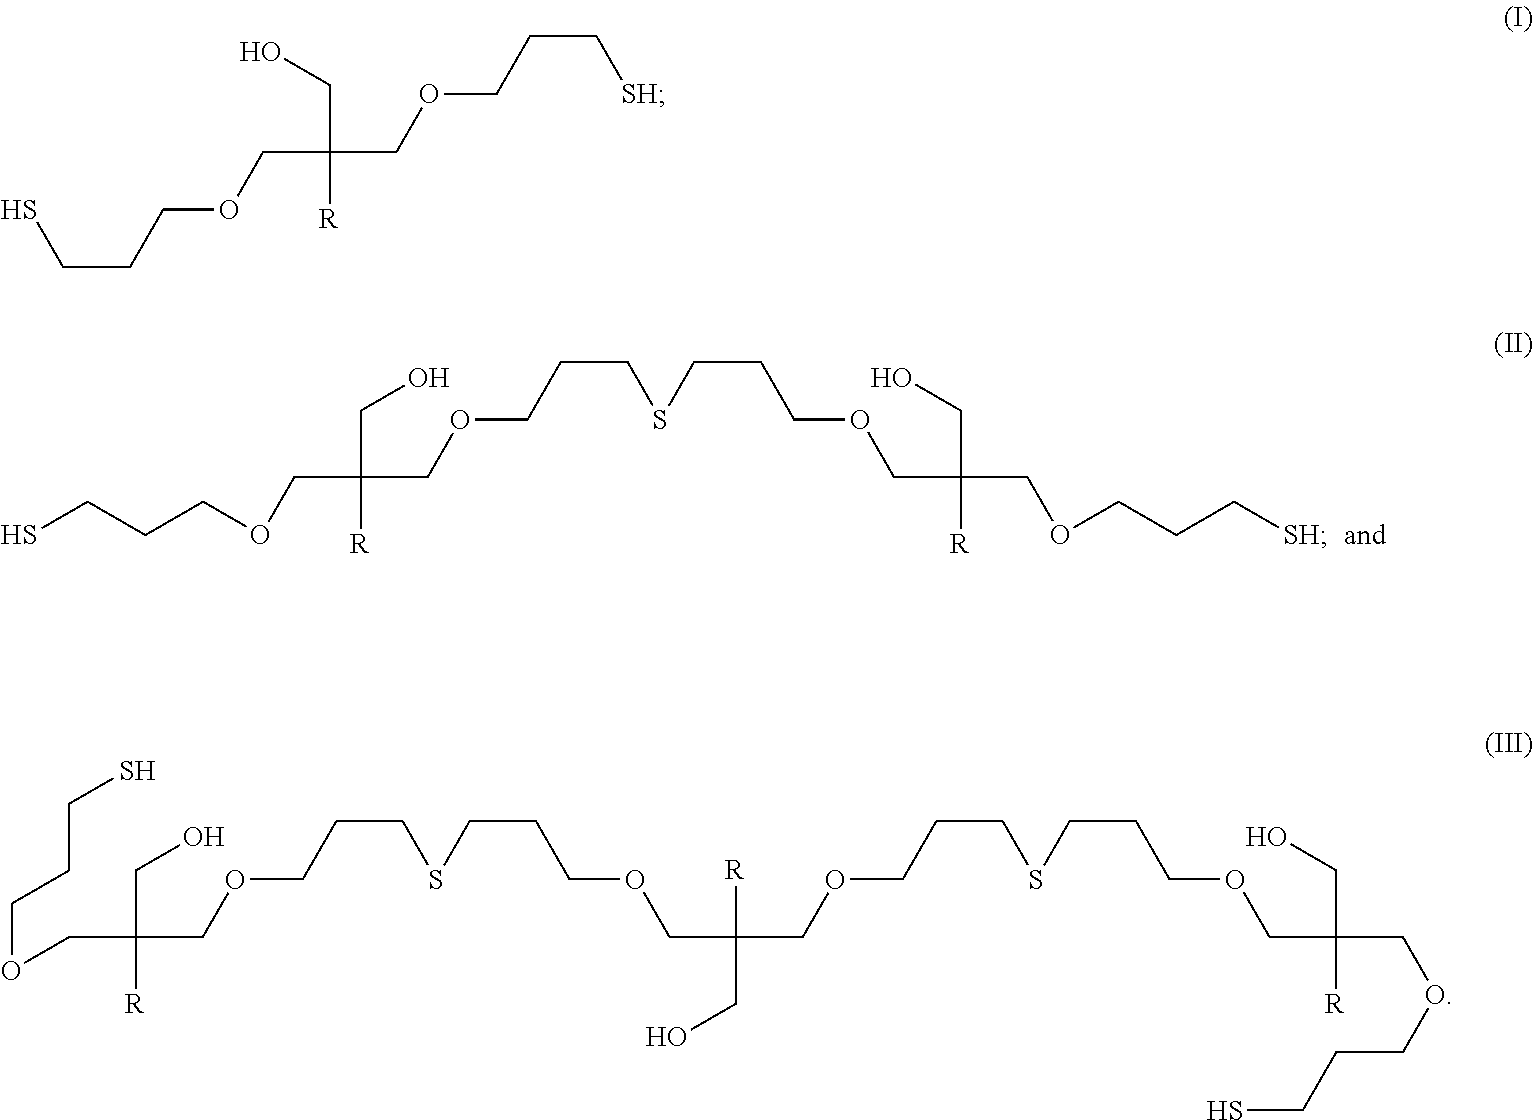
SCCCOCC([R])(CO)COCCC[SH].O(CC([R])(CO)COCCCSCCCOCC(CO)([R])COCCC[SH])CCCS.O(CCCS)CC([R])(CO)COCCCSCCCOCC([R])(CO)COCCCSCCCOCC(CO)([R])COCCCS
